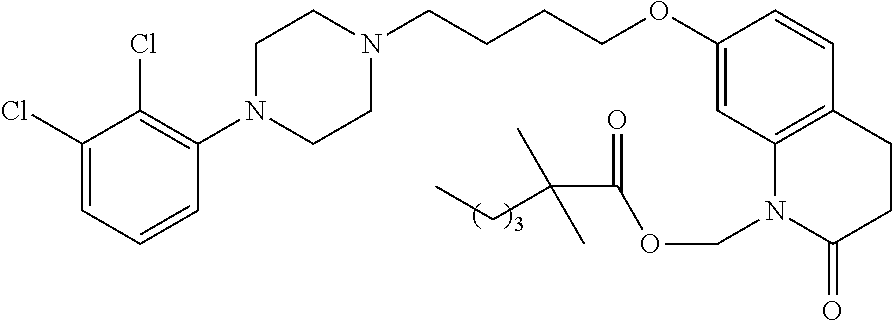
C1(Cl)=CC=CC(N2CCN(CCCCOC3=CC4=C(C=C3)CCC(=O)N4COC(C(C)(CC)C)=O)CC2)=C1Cl
